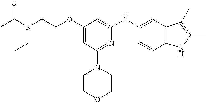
O(C1=CC(N2CCOCC2)=NC(NC2=CC3=C(C=C2)NC(C)=C3C)=C1)CCN(C(C)=O)CC
